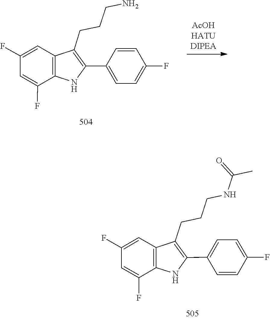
C1=CC(F)=CC=C1C1=C(CCCN)C2=C(C(F)=CC(F)=C2)N1.C1=C(F)C2=C(C=C1F)C(CCCNC(=O)C)=C(C1=CC=C(F)C=C1)N2
